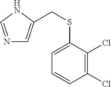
N1C=NC=C1CSC1=CC=CC(Cl)=C1Cl
